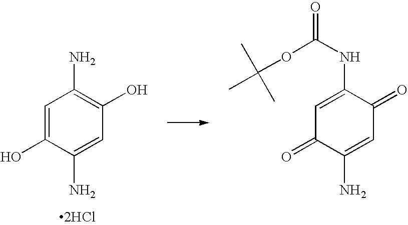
C1=C(O)C(N)=CC(O)=C1N.[2HCl].C1=C(NC(=O)OC(C)(C)C)C(=O)C=C(N)C1=O
